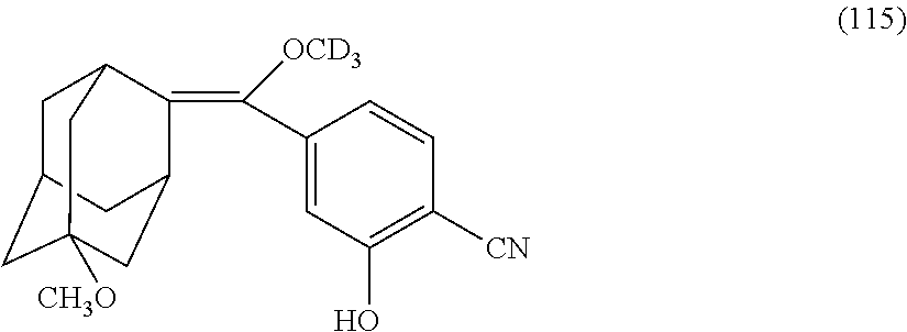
OC1=C([CN])C=CC(C([OCD3])=C2C3CC4([CH3O])CC(CC2C4)C3)=C1
